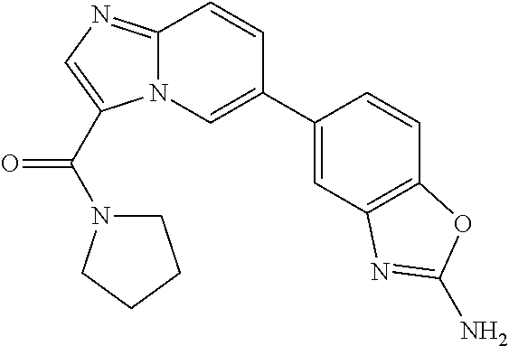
C12=NC=C(C(N3CCCC3)=O)N1C=C(C1=CC3=C(C=C1)OC(N)=N3)C=C2
